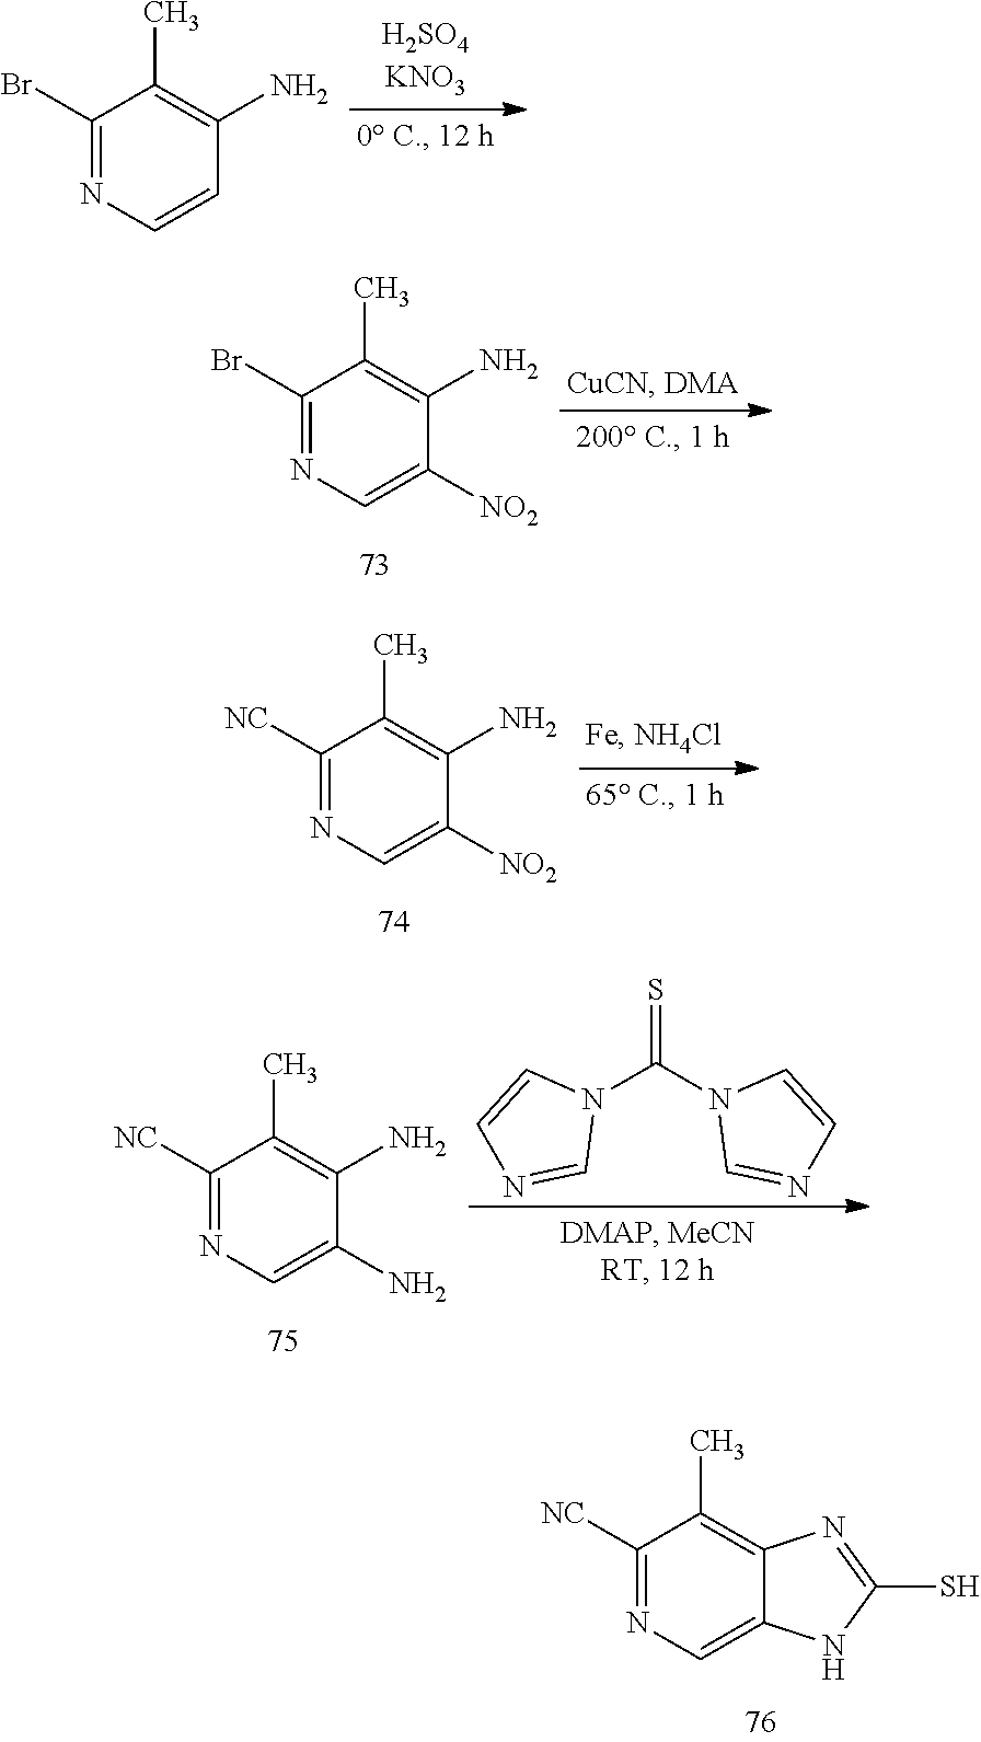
C1(Br)=NC=CC(N)=C1C.C1(Br)=NC=C([NO2])C(N)=C1C.C1([NC])=NC=C([NO2])C(N)=C1C.N1(C(N2C=NC=C2)=S)C=CN=C1.C1([NC])=NC=C(N)C(N)=C1C.C1([NC])=NC=C2C(=C1C)N=C(S)N2
